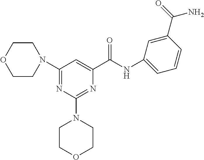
N(C(C1=CC(N2CCOCC2)=NC(N2CCOCC2)=N1)=O)C1=CC=CC(C(=O)N)=C1
